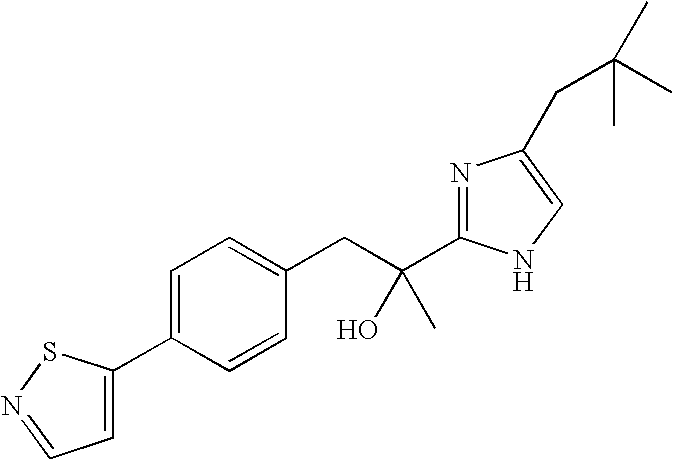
C1(C2=CC=NS2)=CC=C(CC(C)(O)C2=NC(CC(C)(C)C)=CN2)C=C1
